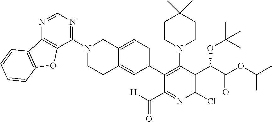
N1=CN=C(N2CCC3=CC(C4=C(N5CCC(C)(C)CC5)C(C(OC(C)(C)C)C(=O)OC(C)C)=C(Cl)N=C4C([H])=O)=CC=C3C2)C2=C1C1=C(O2)C=CC=C1
